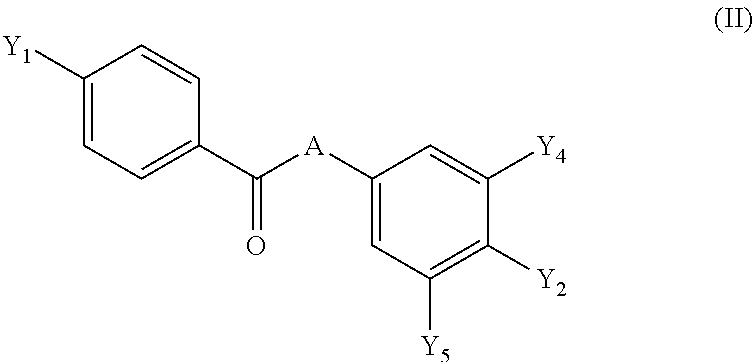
C1([Y1])=CC=C(C([A]C2=CC([Y5])=C([Y2])C([Y4])=C2)=O)C=C1
